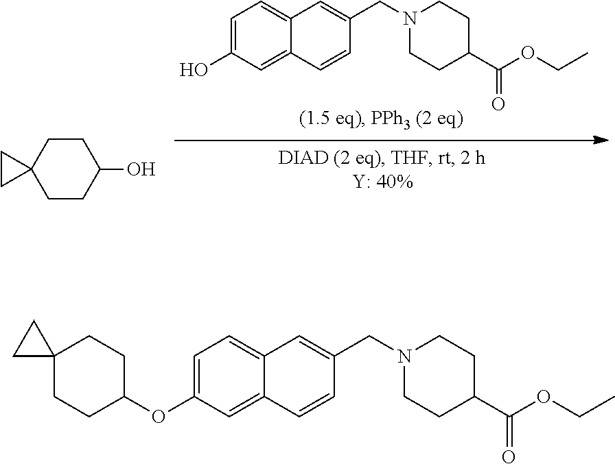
C1CC2(CCC1O)CC2.C1=C(O)C=C2C(=C1)C=C(CN1CCC(C(OCC)=O)CC1)C=C2.C1=C(OC2CCC3(CC2)CC3)C=C2C(=C1)C=C(CN1CCC(C(OCC)=O)CC1)C=C2
